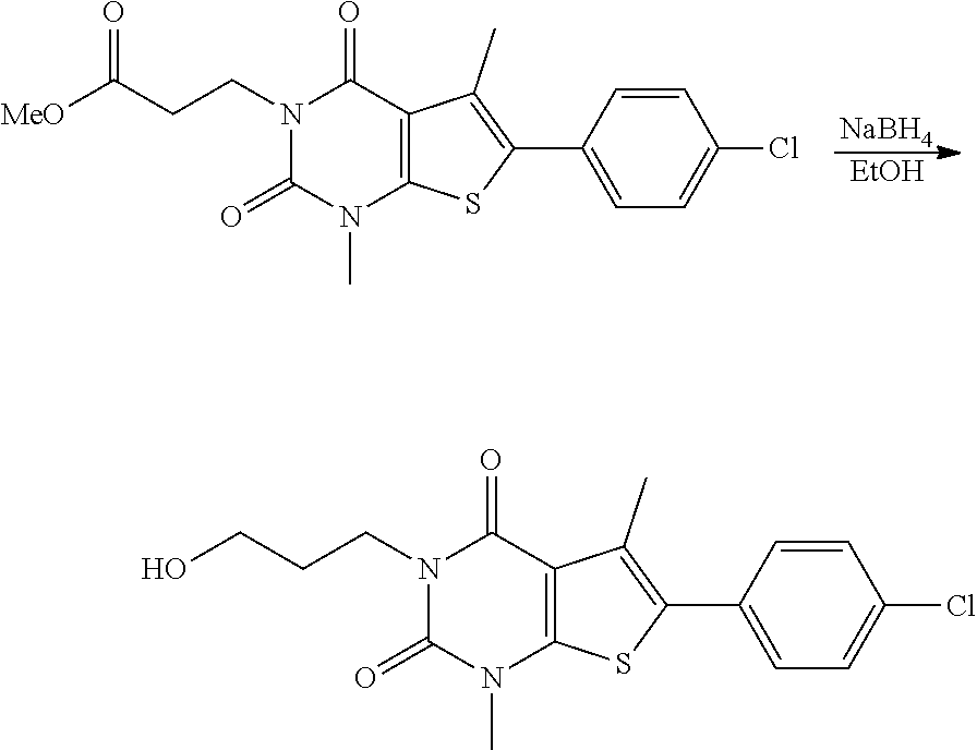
[NaBH4].[EtOH].N1(CCC([MeO])=O)C(=O)N(C)C2=C(C1=O)C(C)=C(C1=CC=C(Cl)C=C1)S2.N1(CCCO)C(=O)N(C)C2=C(C1=O)C(C)=C(C1=CC=C(Cl)C=C1)S2
